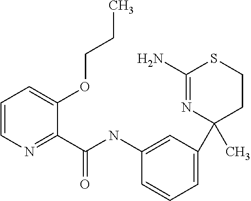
C1(N)=NC(C)(C2=CC=CC(NC(C3=NC=CC=C3OCCC)=O)=C2)CCS1
